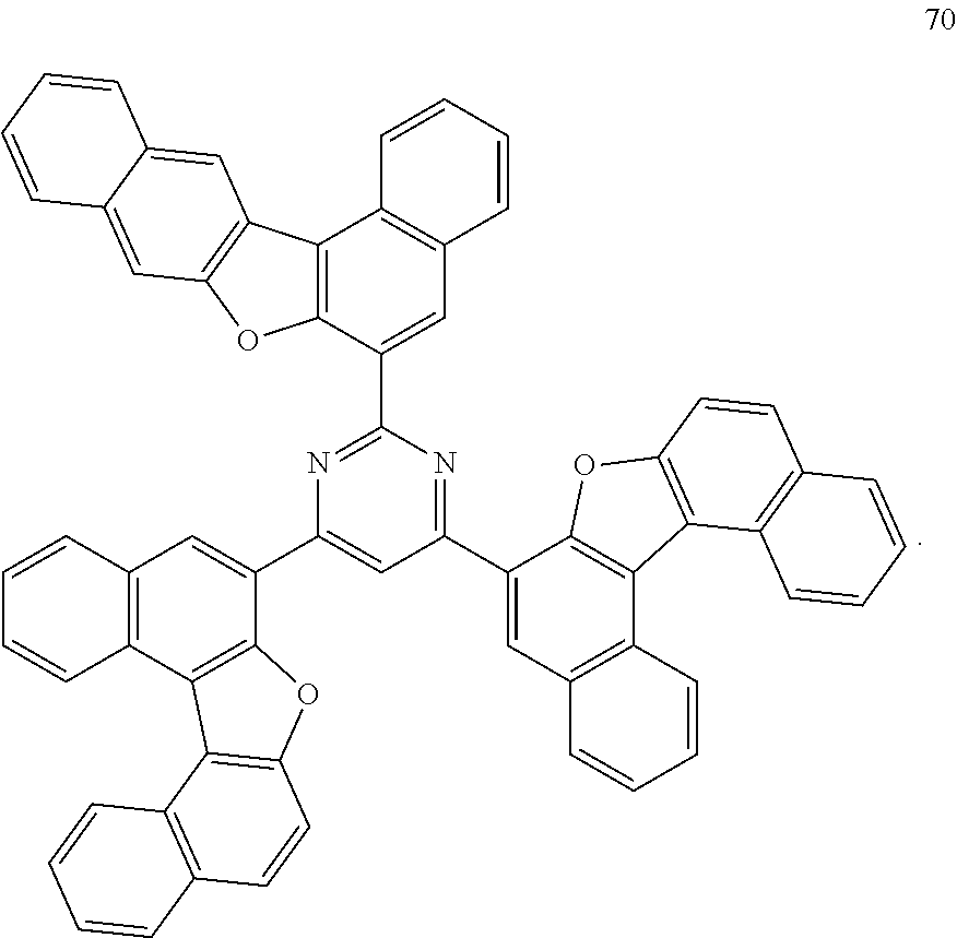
C1(C2=NC(C3=CC4=C(C5=C3OC3=C5C5=C(C=C3)C=CC=C5)C=CC=C4)=CC(C3=CC4=C(C5=C3OC3=C5C5=C(C=C3)C=CC=C5)C=CC=C4)=N2)=CC2=C(C3=C1OC1=C3C=C3C(=C1)C=CC=C3)C=CC=C2
